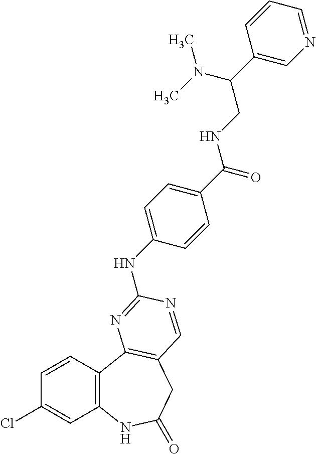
C1=CC2=C(C=C1Cl)NC(=O)CC1=C2N=C(NC2=CC=C(C(NCC(C3=CN=CC=C3)N(C)C)=O)C=C2)N=C1
